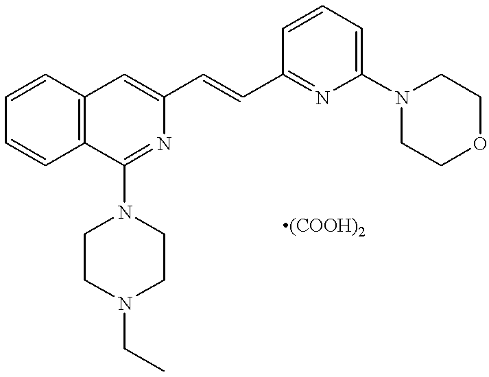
C1=CC2=C(C=C1)C(N1CCN(CC)CC1)=NC(C=CC1=NC(N3CCOCC3)=CC=C1)=C2
